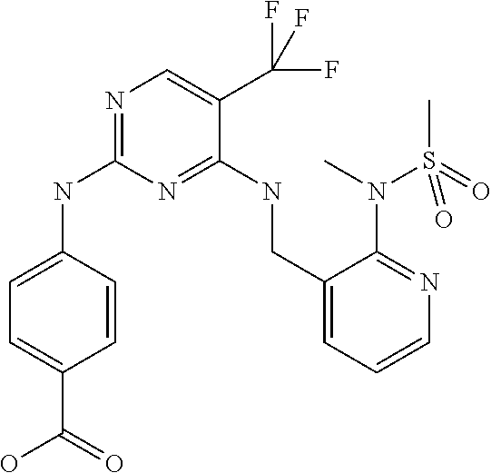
C1=C(NC2=NC=C(C(F)(F)F)C(NCC3=CC=CN=C3N(S(C)(=O)=O)C)=N2)C=CC(C(=O)O)=C1
